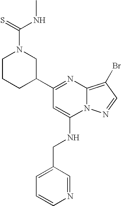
C1(C2=NC3=C(Br)C=NN3C(NCC3=CC=CN=C3)=C2)CN(C(=S)NC)CCC1
